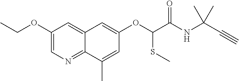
C1(OCC)=CN=C2C(=C1)C=C(OC(C(NC(C#C)(C)C)=O)SC)C=C2C
